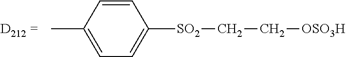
C1=CC(C)=CC=C1[SO2]CC[OSO3H]
